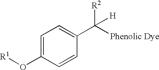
[R1]OC1=CC=C(C([Phenolic Dye])([R2])[H])C=C1
